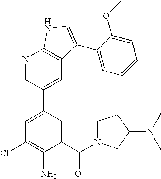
C1(C(N2CCC(N(C)C)C2)=O)=CC(C2=CC3=C(N=C2)NC=C3C2=CC=CC=C2OC)=CC(Cl)=C1N
